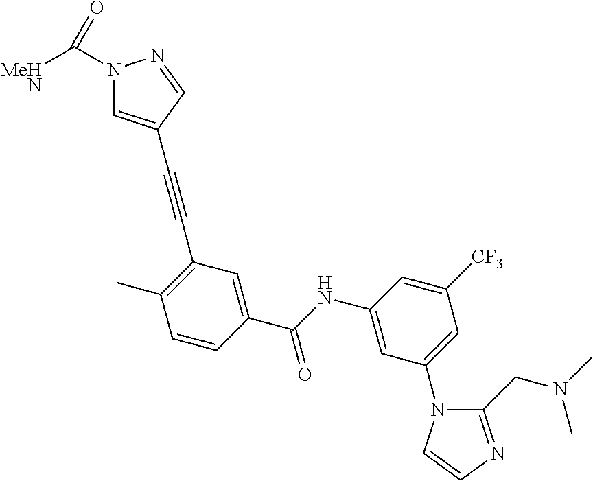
N1(C([MeHN])=O)C=C(C#CC2=C(C)C=CC(C(NC3=CC(N4C(CN(C)C)=NC=C4)=CC([CF3])=C3)=O)=C2)C=N1
